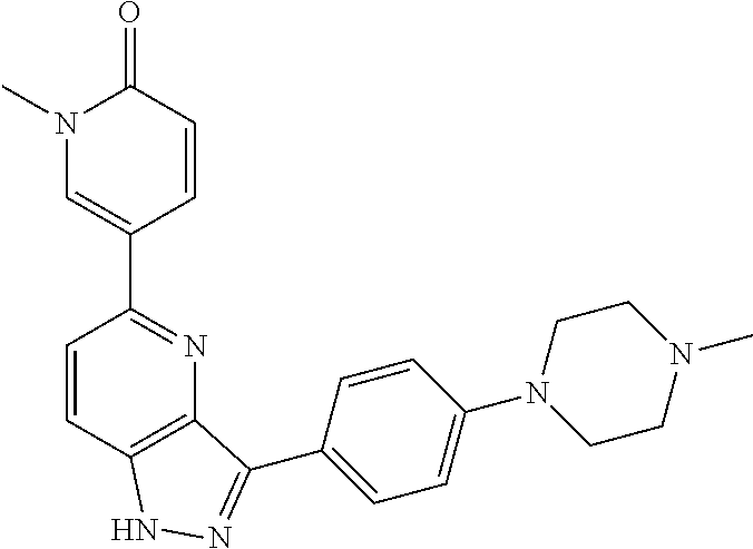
C1=CC2=C(N=C1C1=CN(C)C(=O)C=C1)C(C1=CC=C(N3CCN(C)CC3)C=C1)=NN2
